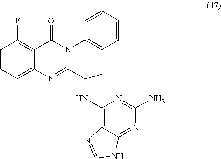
C1=CC=C2C(=C1F)C(=O)N(C1=CC=CC=C1)C(C(C)NC1=C3C(=NC(N)=N1)NC=N3)=N2
